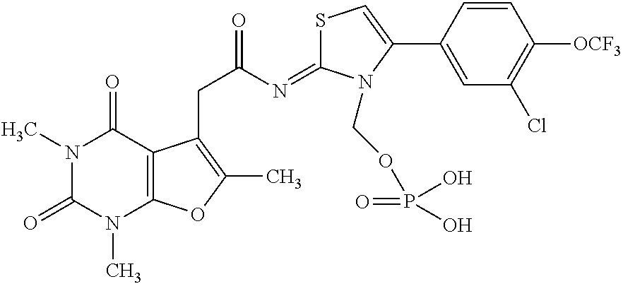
N1(C)C(=O)N(C)C2=C(C1=O)C(CC(=O)N=C1SC=C(C3=CC(Cl)=C([OCF3])C=C3)N1COP(=O)(O)O)=C(C)O2
